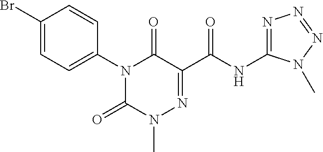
N1(C2=CC=C(Br)C=C2)C(=O)N(C)N=C(C(NC2=NN=NN2C)=O)C1=O
